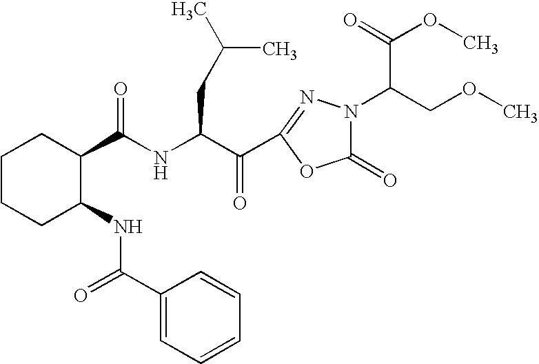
N(C(C(C1=NN(C(C(=O)OC)COC)C(=O)O1)=O)CC(C)C)C(=O)C1CCCCC1NC(=O)C1=CC=CC=C1
